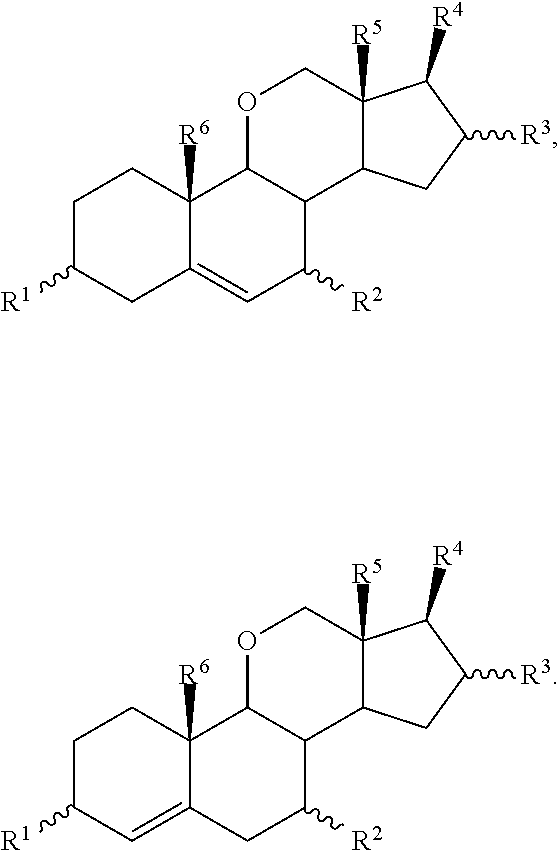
C1C([R1])CC2=CC([R2])C3C(C2([R6])C1)OCC1([R5])C3CC([R3])C1[R4].C1C([R1])C=C2C([R6])(C1)C1C(C([R2])C2)C2C([R5])(CO1)C([R4])C([R3])C2
